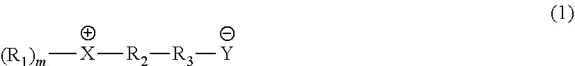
[(R1)m][X][R2][R3][Y]
